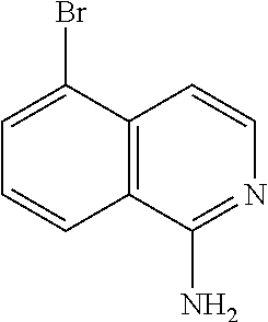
C12=C(C(Br)=CC=C1)C=CN=C2N
